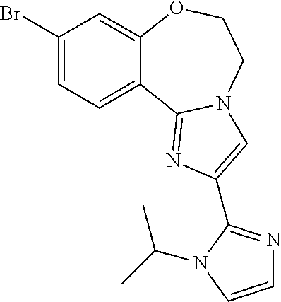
C1(Br)=CC=C2C(=C1)OCCN1C2=NC(C2=NC=CN2C(C)C)=C1
